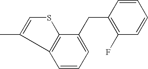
C(C1=C(F)C=CC=C1)C1=CC=CC2=C1SC=C2C
